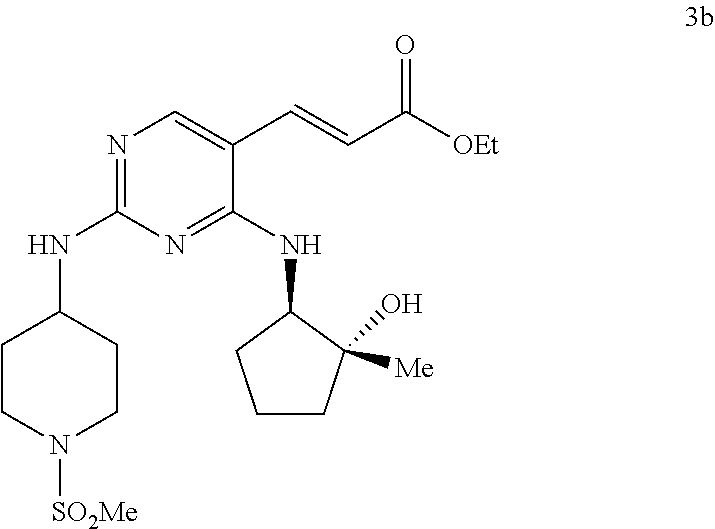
C1CN([SO2Me])CCC1NC1=NC=C(C=CC([OEt])=O)C(NC2CCCC2([Me])O)=N1
